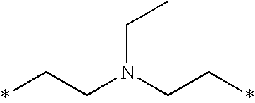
*CCN(CC*)CC
